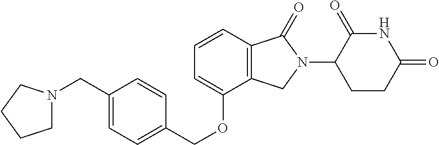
C1(CN2CCCC2)=CC=C(COC2=CC=CC3=C2CN(C2CCC(=O)NC2=O)C3=O)C=C1
